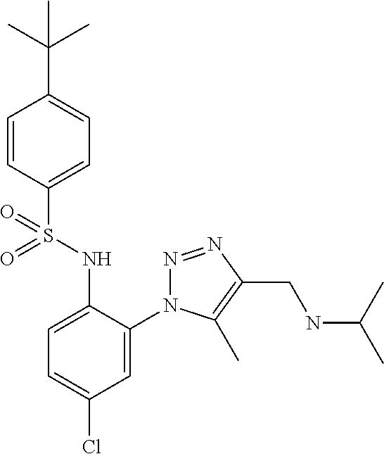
C1=CC(S(NC2=CC=C(Cl)C=C2N2N=NC(CNC(C)C)=C2C)(=O)=O)=CC=C1C(C)(C)C
